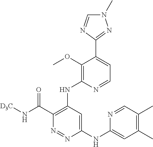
C1(NC2=CC(C)=C(C)C=N2)=CC(NC2=C(OC)C(C3=NN(C)C=N3)=CC=N2)=C(C(N[D3C])=O)N=N1
